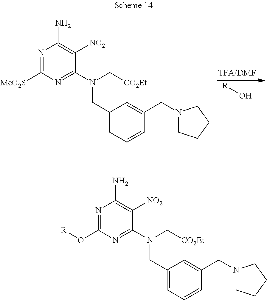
[R]O.N1=C([MeO2S])N=C(N(C[CO2Et])CC2=CC=CC(CN3CCCC3)=C2)C([NO2])=C1N.N1=C(O[R])N=C(N(C[CO2Et])CC2=CC=CC(CN3CCCC3)=C2)C([NO2])=C1N
